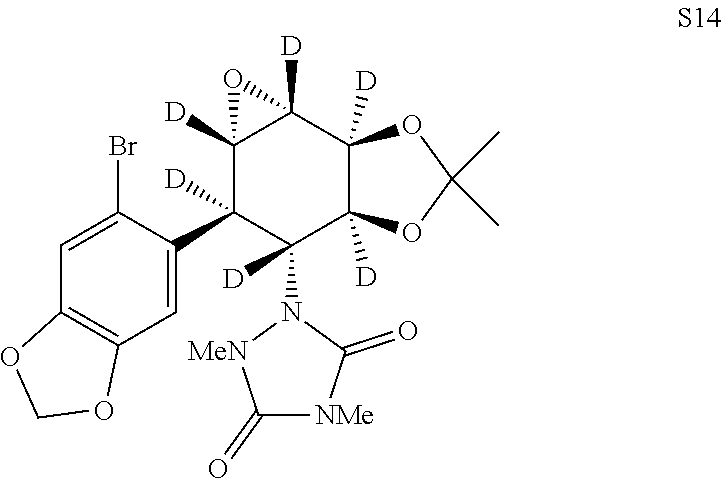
C1=C(Br)C(C2([D])C(N3[MeN]C(=O)[NMe]C3=O)([D])C3([D])C([D])(C4([D])C2([D])O4)OC(C)(C)O3)=CC2=C1OCO2
